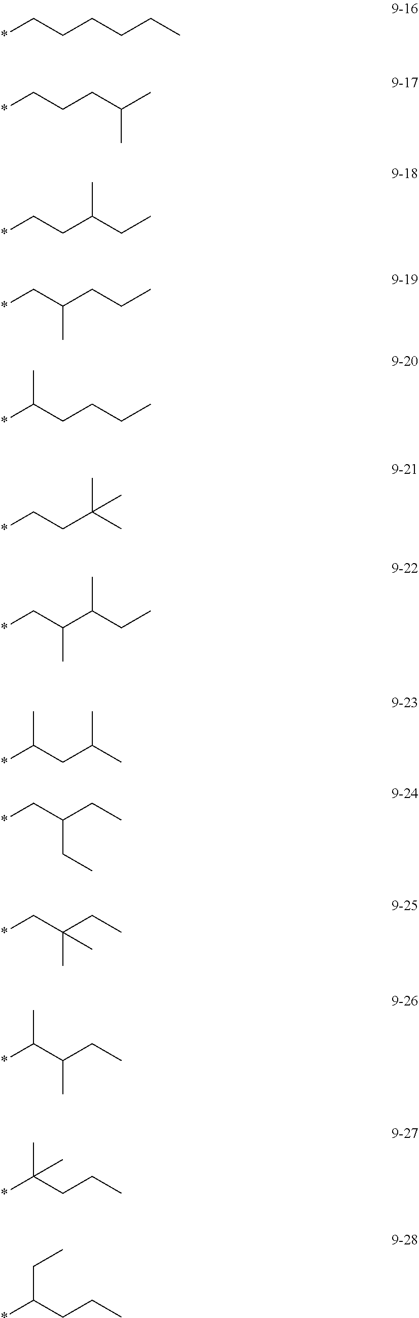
*CCCCCC.*CCCC(C)C.*CCC(CC)C.*CC(CCC)C.*C(CCCC)C.*CCC(C)(C)C.*CC(C(CC)C)C.*C(CC(C)C)C.*CC(CC)CC.*CC(CC)(C)C.*C(C(CC)C)C.*C(CCC)(C)C.*C(CCC)CC
